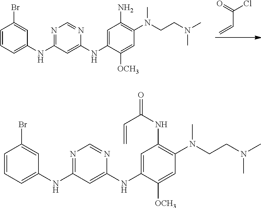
N(C1=CC(NC2=CC=CC(Br)=C2)=NC=N1)C1=CC(N)=C(N(CCN(C)C)C)C=C1[OCH3].O=C(Cl)C=C.N(C1=CC(NC2=CC=CC(Br)=C2)=NC=N1)C1=CC(NC(C=C)=O)=C(N(CCN(C)C)C)C=C1[OCH3]
